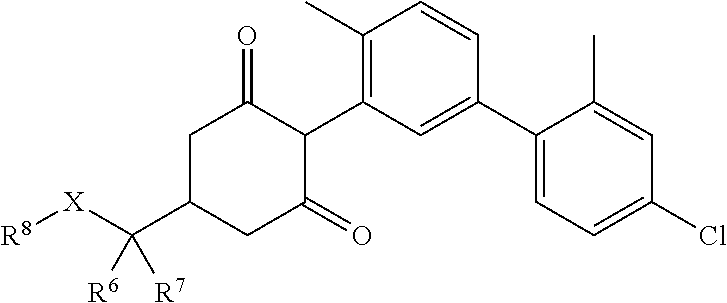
C1C(C([X][R8])([R6])[R7])CC(=O)C(C2=C(C)C=CC(C3=CC=C(Cl)C=C3C)=C2)C1=O
